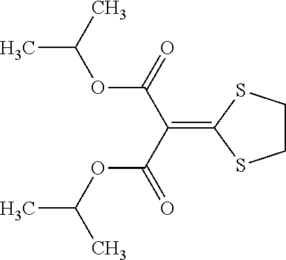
CC(C)OC(C(=C1SCCS1)C(OC(C)C)=O)=O
